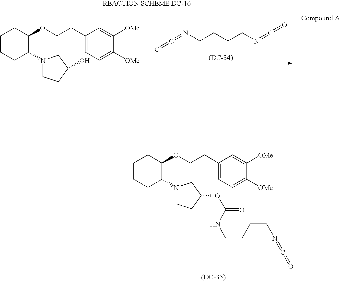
C1CCC(N2CCC(O)C2)C(OCCC2=CC=C([OMe])C([OMe])=C2)C1.C(=NCCCCN=C=O)=O.[(DC-34)].C1CCC(N2CCC(OC(=O)NCCCCN=C=O)C2)C(OCCC2=CC=C([OMe])C([OMe])=C2)C1.[(DC-35)]
